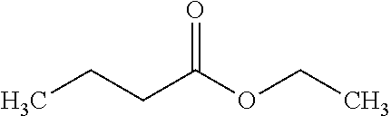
CCCC(OCC)=O
